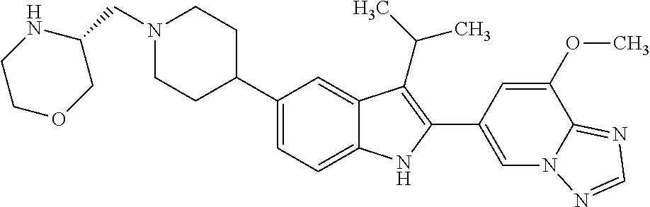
C(N1CCC(C2=CC=C3C(=C2)C(C(C)C)=C(C2=CN4C(=NC=N4)C(OC)=C2)N3)CC1)C1NCCOC1
